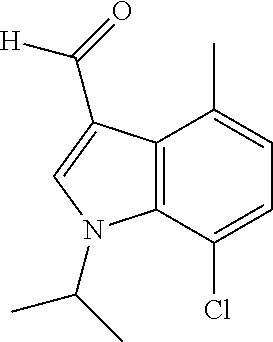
C12=C(C(Cl)=CC=C1C)N(C(C)C)C=C2C(=O)[H]
